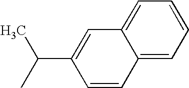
C1=CC2=CC=CC=C2C=C1C(C)C
